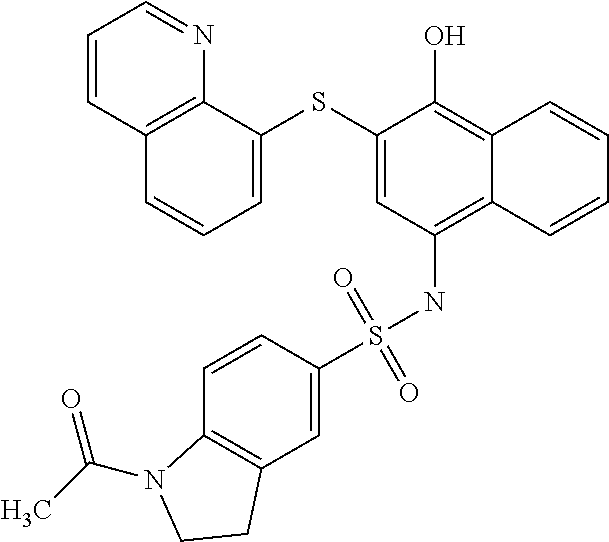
C12=C(NS(C3=CC4=C(C=C3)N(C(C)=O)CC4)(=O)=O)C=C(SC3=CC=CC4=C3N=CC=C4)C(O)=C1C=CC=C2
